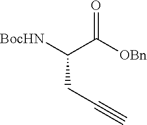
O=C([OBn])C([BocHN])CC#C
